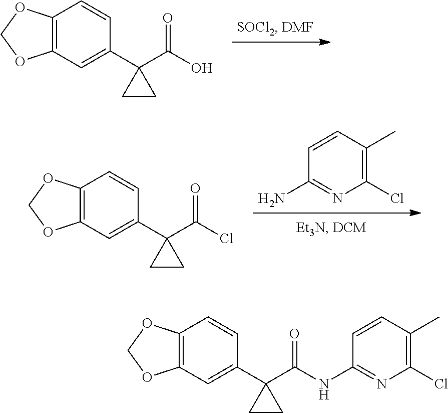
NC1=NC(Cl)=C(C)C=C1.C12=C(C=C(C3(C(Cl)=O)CC3)C=C1)OCO2.C12=C(C=C(C3(C(O)=O)CC3)C=C1)OCO2.C12=C(C=C(C3(C(NC4=NC(Cl)=C(C)C=C4)=O)CC3)C=C1)OCO2
